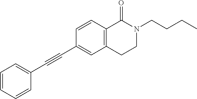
C1=CC=CC(C#CC2=CC3=C(C=C2)C(=O)N(CCCC)CC3)=C1
